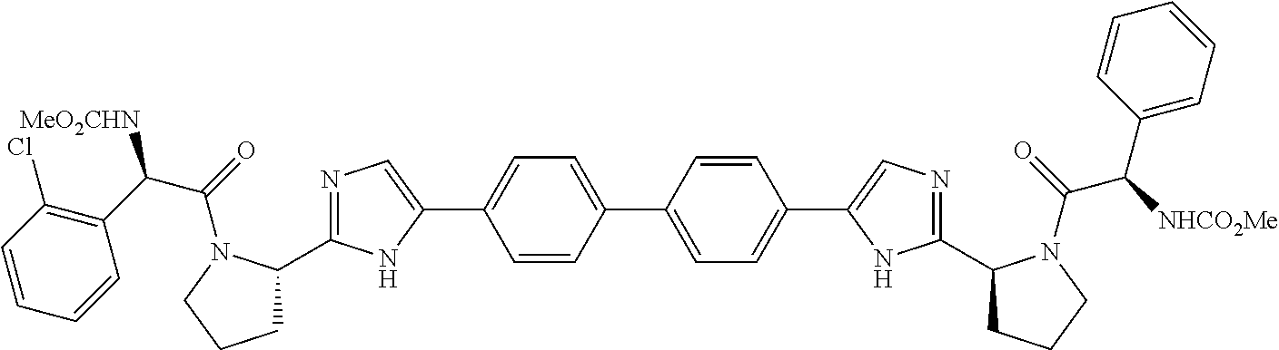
C1=CC(C2=CC=C(C3=CN=C(C4CCCN4C(=O)C([NHCO2Me])C4=CC=CC=C4)N3)C=C2)=CC=C1C1=CN=C(C2CCCN2C(=O)C(C2=C(Cl)C=CC=C2)[MeO2CHN])N1
